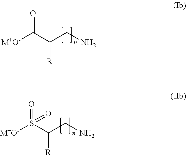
O=C(C(CN)[R])[M+O-].O=S(C(CN)[R])([M+O-])=O
